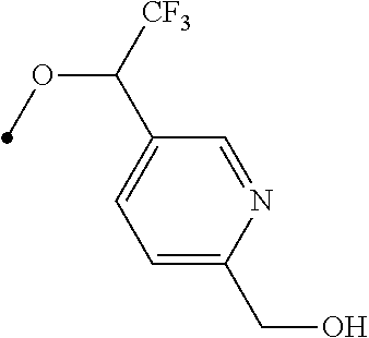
C1=C(CO)N=CC(C([CF3])OC)=C1
